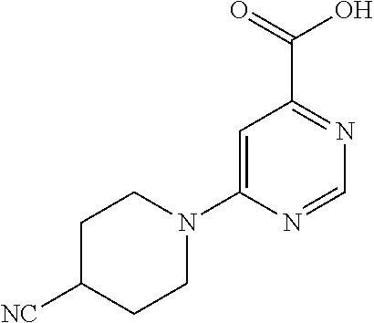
C1=C(N2CCC([NC])CC2)N=CN=C1C(=O)O
